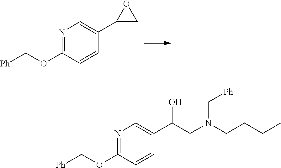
C1(OC[Ph])=NC=C(C2CO2)C=C1.C1(OC[Ph])=NC=C(C(CN(CCCC)C[Ph])O)C=C1
